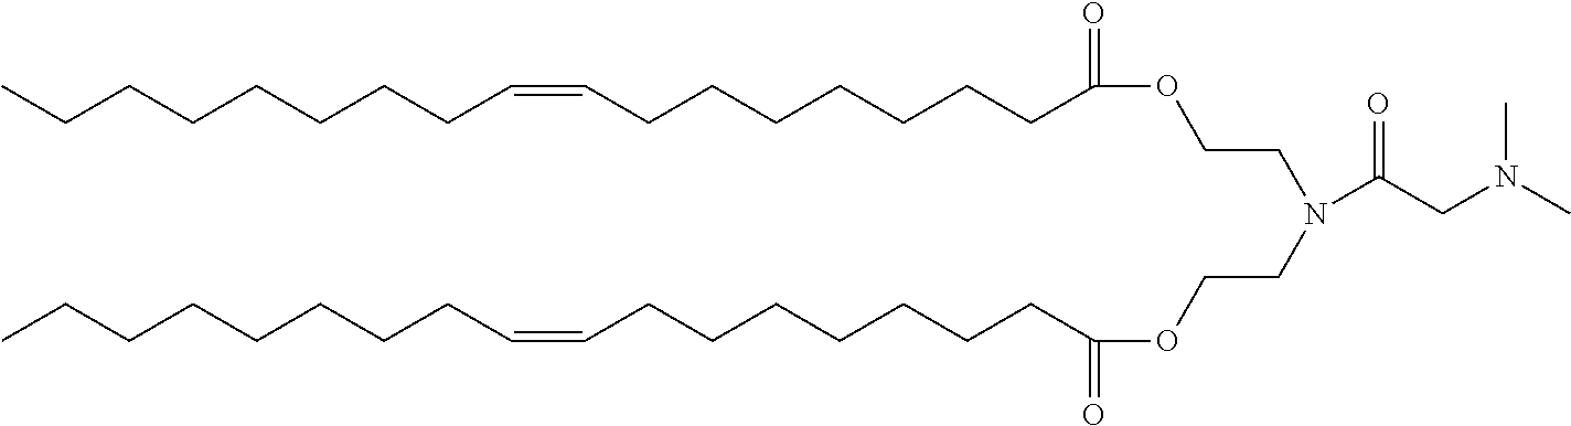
C(CCCCC=CCCCCCCCC(=O)OCCN(CCOC(CCCCCCCC=CCCCCCCCC)=O)C(CN(C)C)=O)CCC
